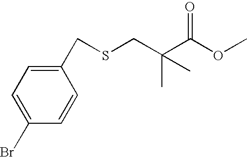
C1(Br)=CC=C(CSCC(C(OC)=O)(C)C)C=C1
